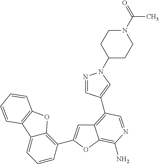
C12=C(C3=CN(C4CCN(C(C)=O)CC4)N=C3)C=NC(N)=C1OC(C1=C3C(=CC=C1)C1=C(O3)C=CC=C1)=C2
